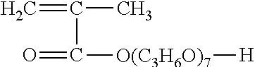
C=C(C)C([O(C3H6O)7][H])=O
